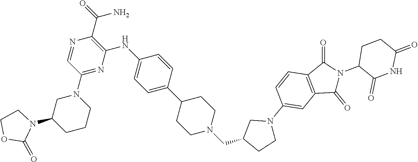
C1(C(N)=O)=C(NC2=CC=C(C3CCN(CC4CCN(C5=CC6=C(C=C5)C(=O)N(C5CCC(=O)NC5=O)C6=O)C4)CC3)C=C2)N=C(N2CCCC(N3CCOC3=O)C2)C=N1
